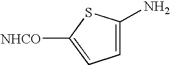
C1=C(N)SC([NHCO])=C1
